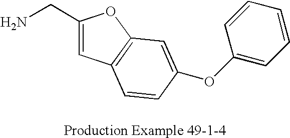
NCC1=CC2=C(O1)C=C(OC1=CC=CC=C1)C=C2
